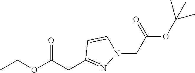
CCOC(CC1=NN(CC(OC(C)(C)C)=O)C=C1)=O
